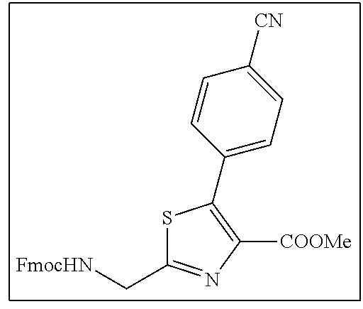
[FmocHN]CC1=NC([COOMe])=C(C2=CC=C([CN])C=C2)S1
